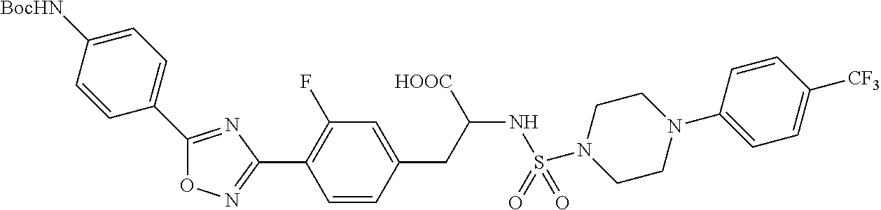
O1N=C(C2=C(F)C=C(CC(NS(=O)(=O)N3CCN(C4=CC=C([CF3])C=C4)CC3)[HOOC])C=C2)N=C1C1=CC=C([BocHN])C=C1
